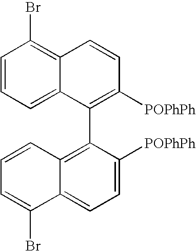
C1=CC=C2C(=C1Br)C=CC([POPhPh])=C2C1=C2C=CC=C(Br)C2=CC=C1[POPhPh]
